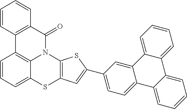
C12=C(C=C(C3=CC=C4C(=C3)C3=CC=CC=C3C3=CC=CC=C43)S1)SC1=CC=CC3=C1N2C(=O)C1=C3C=CC=C1
